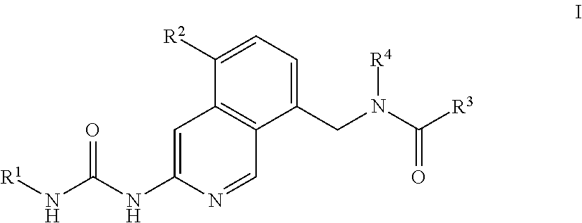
C1=C(NC(=O)N[R1])N=CC2=C1C([R2])=CC=C2CN(C(=O)[R3])[R4]
